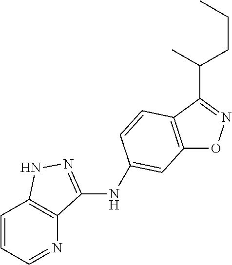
C12=C(C=CC(NC3=NNC4=C3N=CC=C4)=C1)C(C(CCC)C)=NO2
